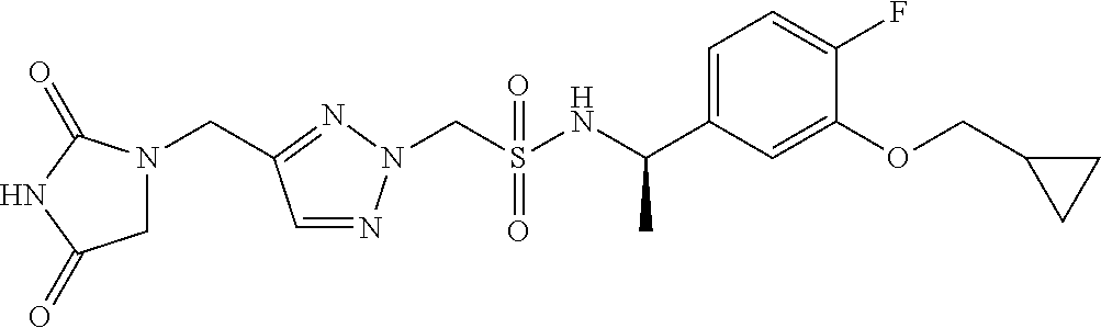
C(S(NC(C1=CC=C(F)C(OCC2CC2)=C1)C)(=O)=O)N1N=CC(CN2CC(=O)NC2=O)=N1
